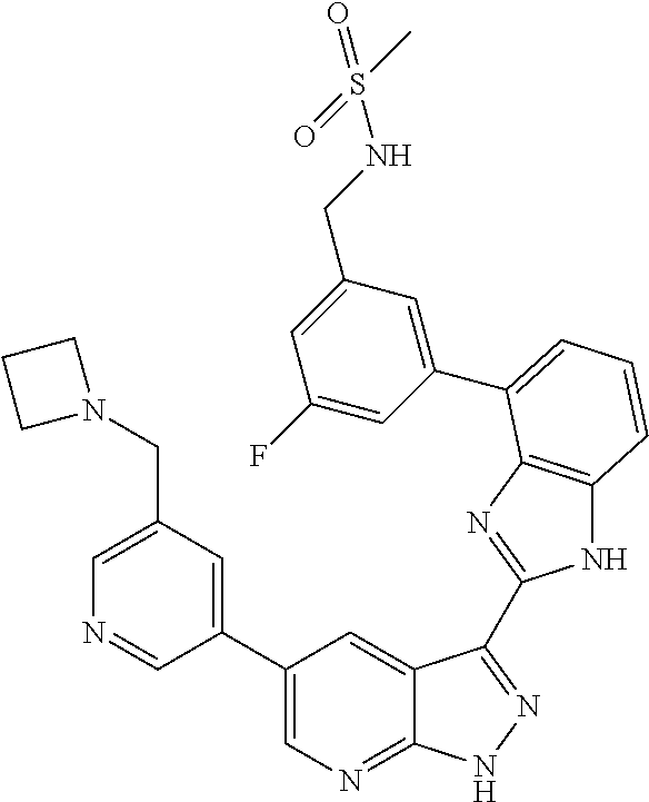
C1(C2=CN=C3C(=C2)C(C2=NC4=C(N2)C=CC=C4C2=CC(CNS(C)(=O)=O)=CC(F)=C2)=NN3)=CC(CN2CCC2)=CN=C1
